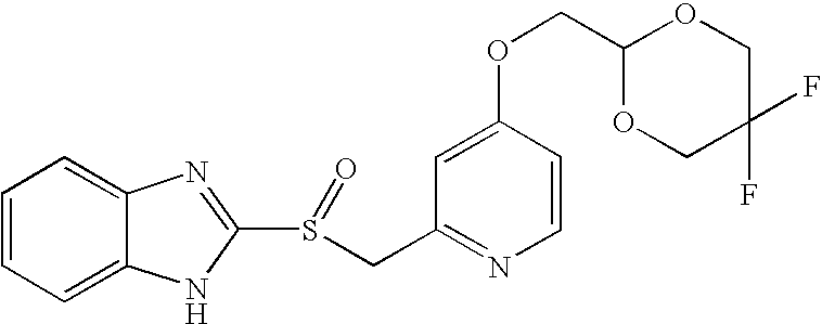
C1=CC=C2C(=C1)N=C(S(=O)CC1=NC=CC(OCC3OCC(F)(F)CO3)=C1)N2
